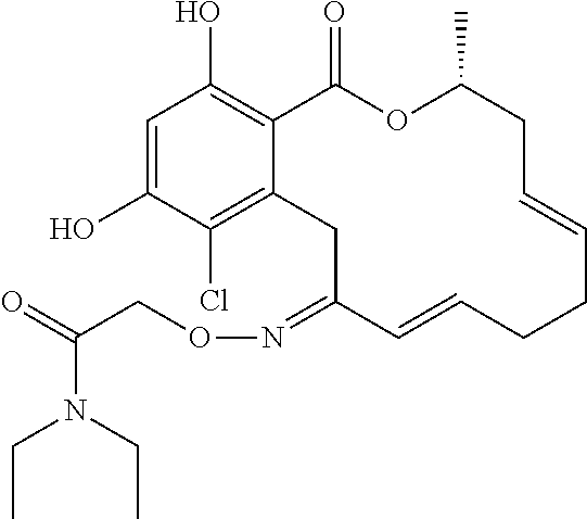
C1=C(O)C(Cl)=C2C(=C1O)C(=O)OC(C)CC=CCCC=CC(=NOCC(=O)N(CC)CC)C2
